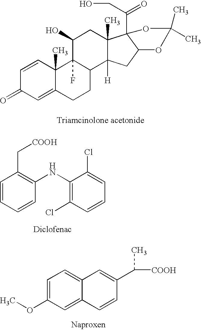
C1=CC2(C)C(=CC1=O)CCC1C2(F)C(O)CC2(C)C1([H])CC1C2(C(CO)=O)OC(C)(C)O1.C1=CC=CC(NC2=C(Cl)C=CC=C2Cl)=C1C[COOH].C1=C(OC)C=C2C(=C1)C=C(C([COOH])C)C=C2
